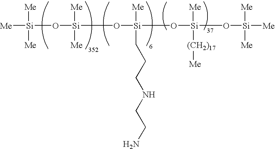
[Me][Si]([Me])([Me])O[Si]([Me])([Me])O[Si](O[Si]([Me])(O[Si]([Me])([Me])[Me])[(CH2)17][Me])([Me])CCCNCCN
